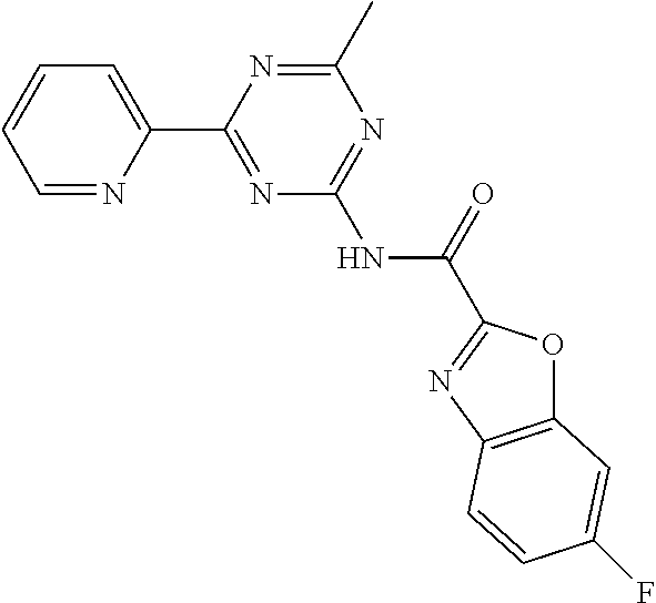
C1=NC(C2=NC(NC(=O)C3=NC4=C(O3)C=C(F)C=C4)=NC(C)=N2)=CC=C1
